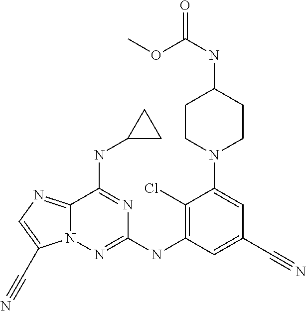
C1(Cl)=C(NC2=NN3C(=NC=C3C#N)C(NC3CC3)=N2)C=C(C#N)C=C1N1CCC(NC(=O)OC)CC1
